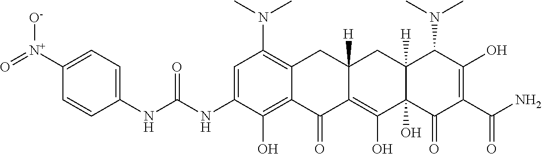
C1=C(NC(NC2=CC=C([N+](=O)[O-])C=C2)=O)C(O)=C2C(=C1N(C)C)CC1([H])C(=C(O)C3(O)C([H])(C1)C(N(C)C)C(O)=C(C(N)=O)C3=O)C2=O
